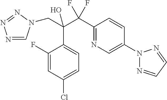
N1=CN(CC(O)(C(C2=NC=C(N3N=CC=N3)C=C2)(F)F)C2=CC=C(Cl)C=C2F)N=N1
